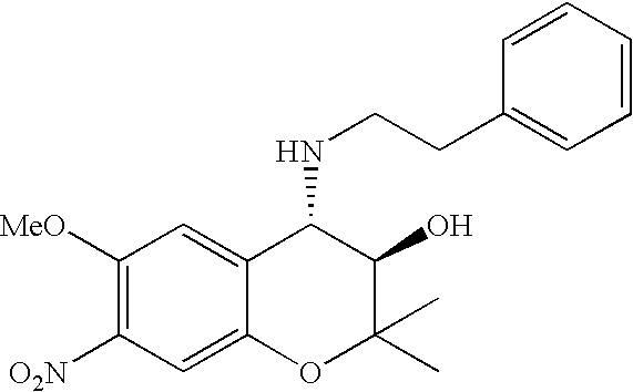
C1([MeO])=C([O2N])C=C2C(=C1)C(NCCC1=CC=CC=C1)C(O)C(C)(C)O2
